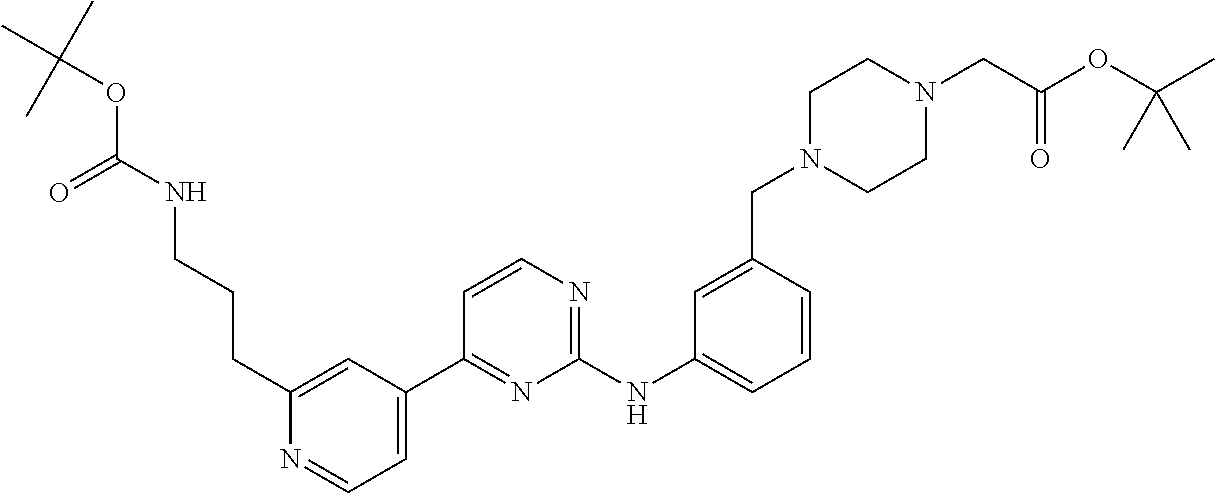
O=C(NCCCC1=CC(C2=NC(NC3=CC=CC(CN4CCN(CC(OC(C)(C)C)=O)CC4)=C3)=NC=C2)=CC=N1)OC(C)(C)C
